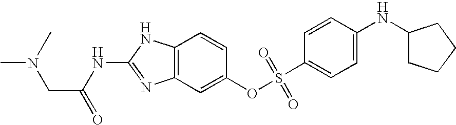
C12=C(C=C(OS(C3=CC=C(NC4CCCC4)C=C3)(=O)=O)C=C1)N=C(NC(=O)CN(C)C)N2
